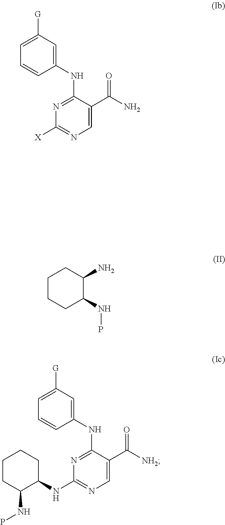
C1([G])=CC=CC(NC2=NC([X])=NC=C2C(N)=O)=C1.C1CCCC(NP)C1N.C1([G])=CC=CC(NC2=NC(NC3C(NP)CCCC3)=NC=C2C([NH2])=O)=C1
